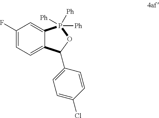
C12=CC=C(F)C=C1P([Ph])([Ph])([Ph])OC2C1=CC=C(Cl)C=C1
